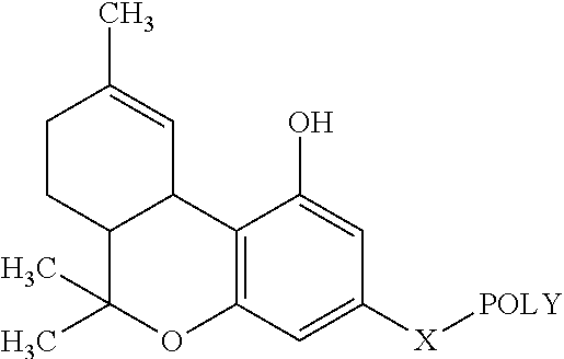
C12=C(C=C([X][POLY])C=C1O)OC(C)(C)C1C2C=C(C)CC1
